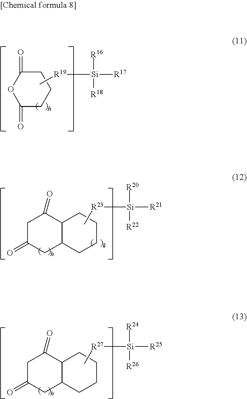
C1(=O)OC(=O)CCC1.C[R19][Si]([R16])([R18])[R17].C1C(=O)CC2C(C1=O)CCCC2.C[R23][Si]([R20])([R22])[R21].C1C(=O)CC2C(C1=O)CCCC2.C[R27][Si]([R24])([R26])[R25]
